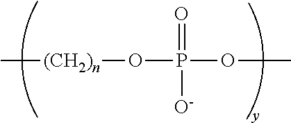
C[(CH2)n]OP(=O)(OC)[O-]
